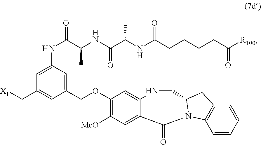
C(OC1=C([MeO])C=C2C(=C1)NCC1N(C2=O)C2=C(C=CC=C2)C1)C1=CC(NC(C(NC(C(NC(CCCCC([R100])=O)=O)C)=O)C)=O)=CC(C[X1])=C1
